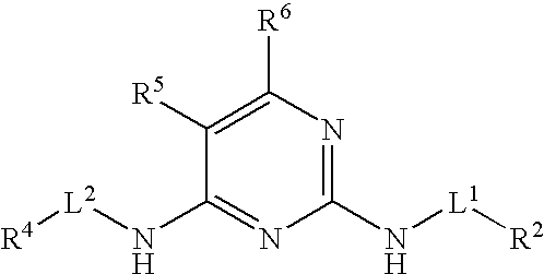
C1(N[L1][R2])=NC([R6])=C([R5])C(N[L2][R4])=N1
